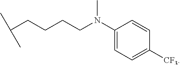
C1(N(CCCCC(C)C)C)=CC=C([CF3])C=C1
